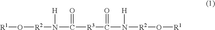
[R1]O[R2]N(C([R3]C(N([R2]O[R1])[H])=O)=O)[H]
